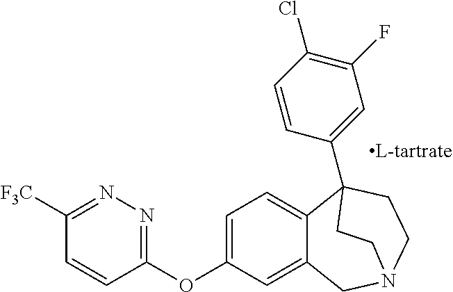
C1=C(OC2=NN=C([F3C])C=C2)C=C2C(=C1)C1(C3=CC(F)=C(Cl)C=C3)CCN(C2)CC1
